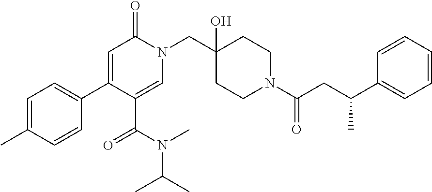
C1=C(C)C=CC(C2=CC(=O)N(CC3(O)CCN(C(CC(C4=CC=CC=C4)C)=O)CC3)C=C2C(N(C(C)C)C)=O)=C1
